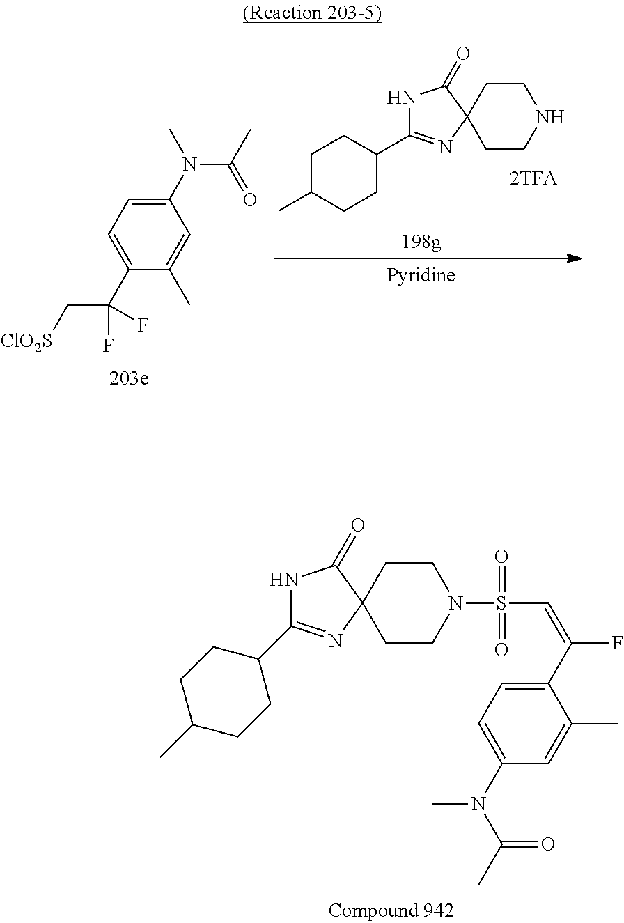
C1CC2(CCN1S(C=C(F)C1=CC=C(N(C(C)=O)C)C=C1C)(=O)=O)N=C(C1CCC(C)CC1)NC2=O.C1(N(C)C(C)=O)=CC=C(C(C[ClO2S])(F)F)C(C)=C1.C1CC2(CCN1)N=C(C1CCC(C)CC1)NC2=O
